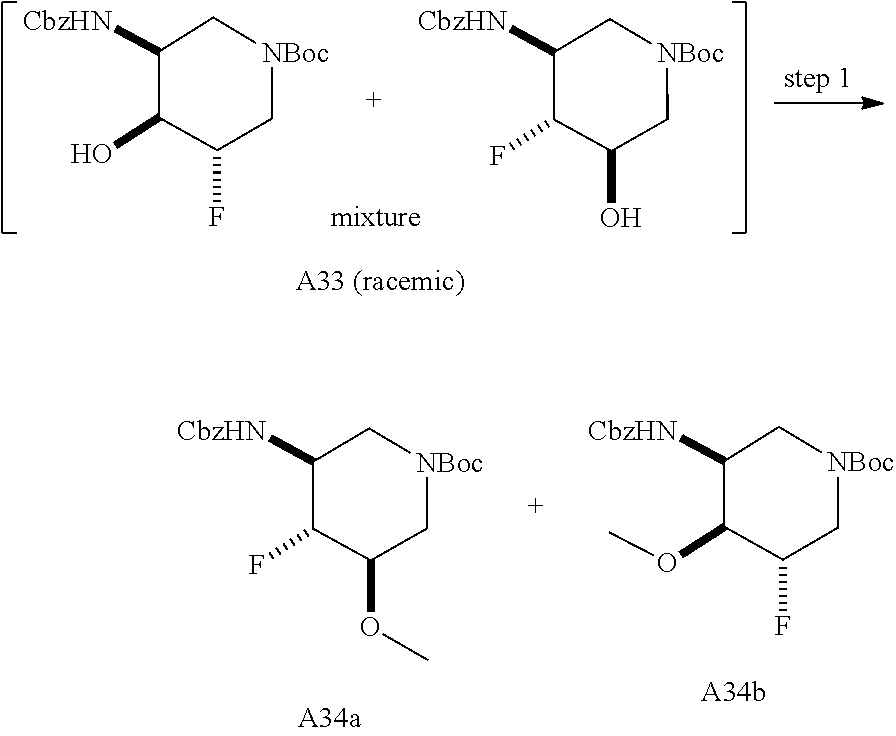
C1([CbzHN])C(O)C(F)C[NBoc]C1.C1(O)C[NBoc]CC([CbzHN])C1F.C1([CbzHN])C(OC)C(F)C[NBoc]C1.C1(OC)C[NBoc]CC([CbzHN])C1F
